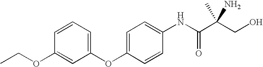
C1=CC(OCC)=CC(OC2=CC=C(NC(C(CO)(N)C)=O)C=C2)=C1
